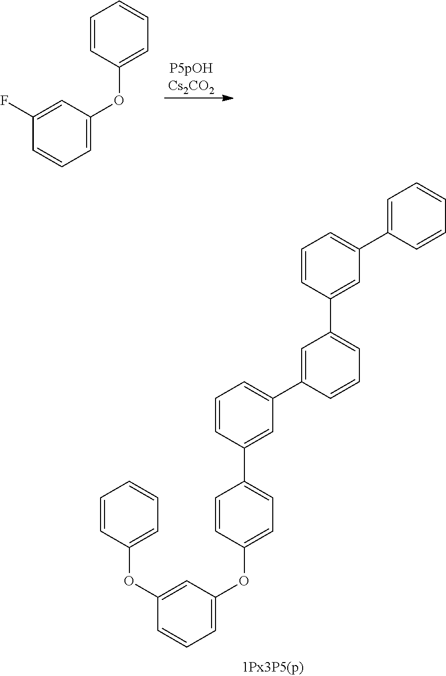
C1=CC(OC2=CC=CC(OC3=CC=CC=C3)=C2)=CC=C1C1=CC(C2=CC(C3=CC(C4=CC=CC=C4)=CC=C3)=CC=C2)=CC=C1.C1=CC(OC2=CC=CC(F)=C2)=CC=C1
